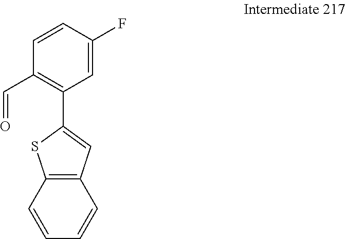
C1=CC2=C(C=C1)SC(C1=C(C=O)C=CC(F)=C1)=C2
